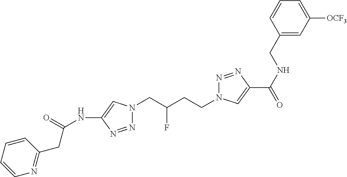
N1=NC(NC(=O)CC2=NC=CC=C2)=CN1CC(CCN1N=NC(C(NCC2=CC([OCF3])=CC=C2)=O)=C1)F
